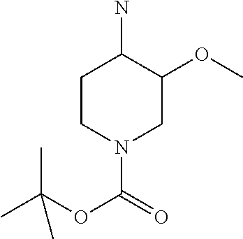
C1CN(C(=O)OC(C)(C)C)CC(OC)C1N
